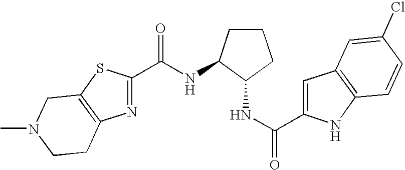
C1(C(NC2CCCC2NC(=O)C2=CC3=C(N2)C=CC(Cl)=C3)=O)=NC2=C(S1)CN(C)CC2
